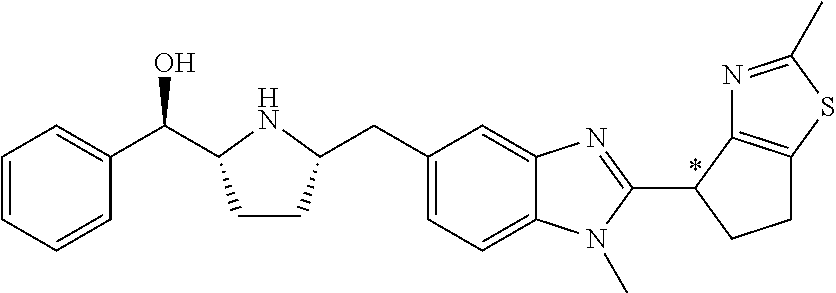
C1=CC=CC(C(O)C2CCC(CC3=CC=C4C(=C3)N=C(C3CCC5=C3N=C(C)S5)N4C)N2)=C1
